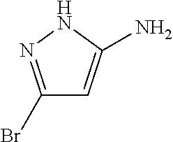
C1(Br)=NNC(N)=C1
